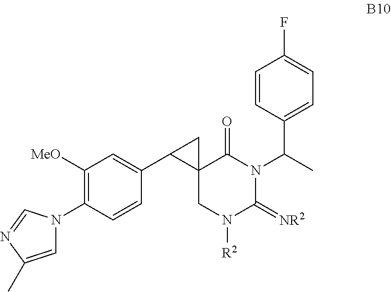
C1([MeO])=C(N2C=C(C)N=C2)C=CC(C2C3(C2)CN([R2])C(=[NR2])N(C(C)C2=CC=C(F)C=C2)C3=O)=C1
